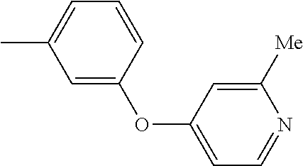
CC1=CC=CC(OC2=CC=NC([Me])=C2)=C1
